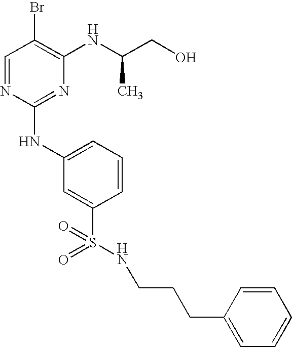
C1=NC(NC2=CC=CC(S(=O)(=O)NCCCC3=CC=CC=C3)=C2)=NC(NC(CO)C)=C1Br
